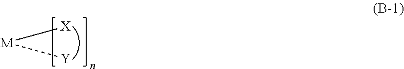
[M]([X])[Y]
